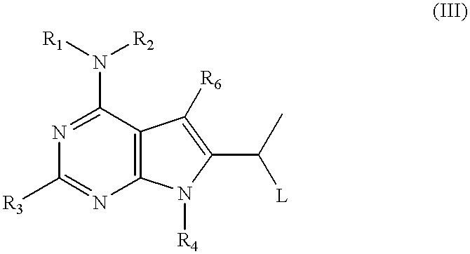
C12=C(C(N([R1])[R2])=NC([R3])=N1)C([R6])=C(C([L])C)N2[R4]
